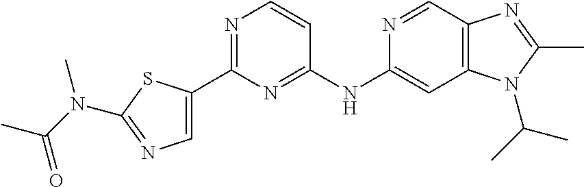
C1(NC2=CC3=C(C=N2)N=C(C)N3C(C)C)=NC(C2=CN=C(N(C(C)=O)C)S2)=NC=C1
